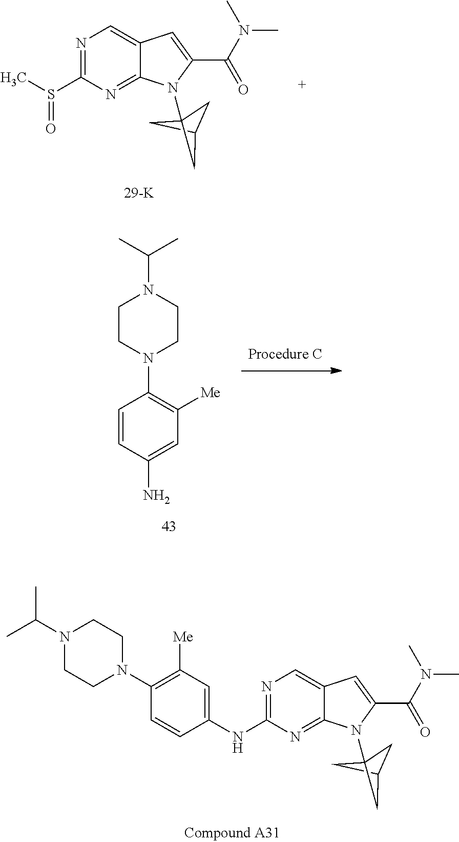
N1=C(S(C)=O)N=C2C(=C1)C=C(C(N(C)C)=O)N2C12CC(C1)C2.C1=C(N)C=CC(N2CCN(C(C)C)CC2)=C1[Me].C1=C(NC2=NC=C3C(=N2)N(C24CC(C2)C4)C(C(N(C)C)=O)=C3)C=CC(N2CCN(C(C)C)CC2)=C1[Me]
